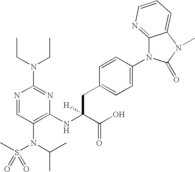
N1=CC(N(C(C)C)S(C)(=O)=O)=C(NC(C(O)=O)([H])CC2=CC=C(N3C4=NC=CC=C4N(C)C3=O)C=C2)N=C1N(CC)CC
